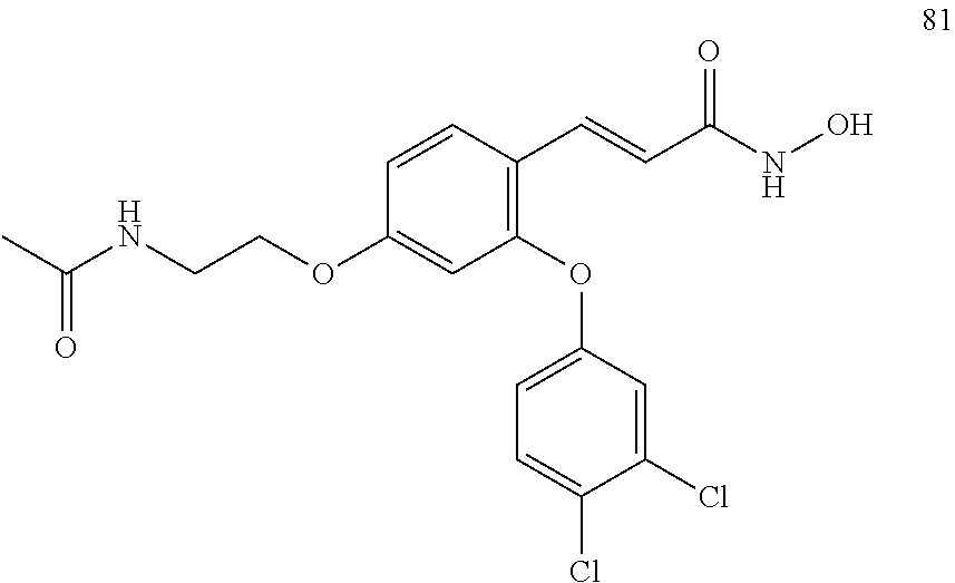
C1=CC(C=CC(NO)=O)=C(OC2=CC=C(Cl)C(Cl)=C2)C=C1OCCNC(C)=O
